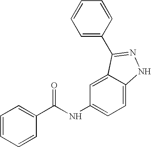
C1=CC=CC(C(=O)NC2=CC=C3C(=C2)C(C2=CC=CC=C2)=NN3)=C1
